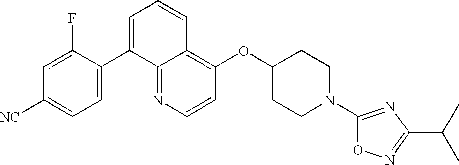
C1=CN=C2C(=C1OC1CCN(C3=NC(C(C)C)=NO3)CC1)C=CC=C2C1=CC=C([NC])C=C1F
